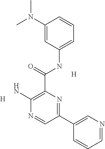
C1(C(NC2=CC=CC(N(C)C)=C2)=O)=C(N)N=CC(C2=CN=CC=C2)=N1.[H].[H]
